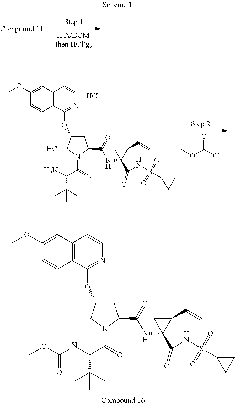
C1C(OC2=NC=CC3=C2C=CC(OC)=C3)CN(C(C(N)C(C)(C)C)=O)C1C(=O)NC1(C(NS(C2CC2)(=O)=O)=O)C(C=C)C1.Cl.Cl.ClC(OC)=O.C1C(OC2=NC=CC3=C2C=CC(OC)=C3)CN(C(C(NC(OC)=O)C(C)(C)C)=O)C1C(=O)NC1(C(NS(C2CC2)(=O)=O)=O)C(C=C)C1
